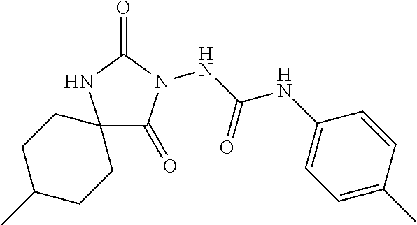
N(C(NC1=CC=C(C)C=C1)=O)N1C(=O)C2(CCC(C)CC2)NC1=O
